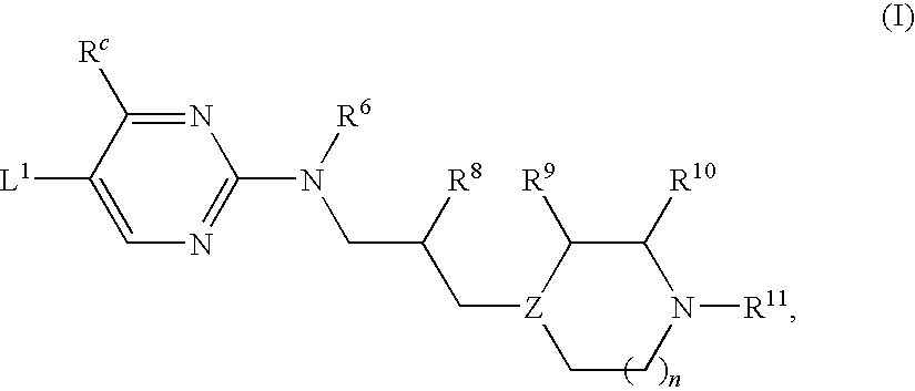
N1=C([Rc])C([L1])=CN=C1N([R6])CC(C[Z]1CCN([R11])C([R10])C1[R9])[R8]
